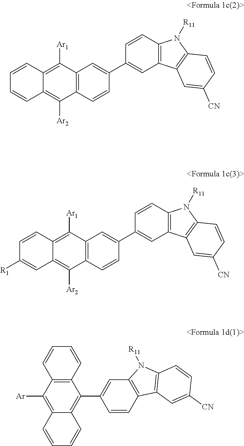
C12=C(C=CC(C3=CC4=C(C=C3)N([R11])C3=C4C=C([CN])C=C3)=C1)C([Ar2])=C1C(=C2[Ar1])C=CC=C1.C12=C(C=CC(C3=CC4=C(C=C3)N([R11])C3=C4C=C([CN])C=C3)=C1)C([Ar2])=C1C(=C2[Ar1])C=CC([R1])=C1.C12=C(C([Ar])=C3C(=C1C1=CC4=C(C=C1)C1=C(N4[R11])C=CC([CN])=C1)C=CC=C3)C=CC=C2
